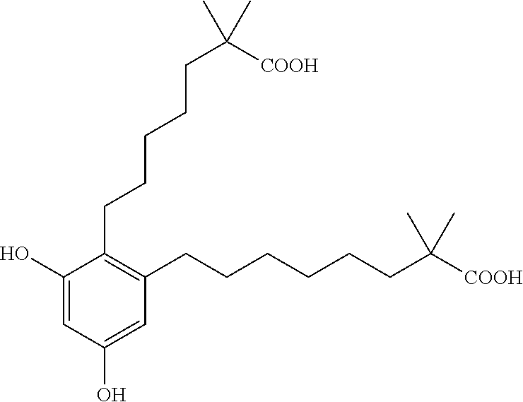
C1(CCCCCC([COOH])(C)C)=C(CCCCCCC([COOH])(C)C)C=C(O)C=C1O
